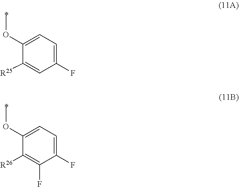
C1(OC)=CC=C(F)C=C1[R25].C1(OC)=CC=C(F)C(F)=C1[R26]
